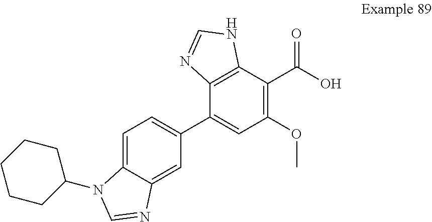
C1(C2=CC(OC)=C(C(O)=O)C3=C2N=CN3)=CC=C2C(=C1)N=CN2C1CCCCC1
